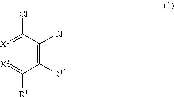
C1([R1])=C(Cl)C(Cl)=[X1][X2]=C1[R1]
